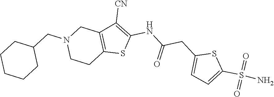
C(C1=CC=C(S(N)(=O)=O)S1)C(NC1=C([CN])C2=C(CCN(CC3CCCCC3)C2)S1)=O
